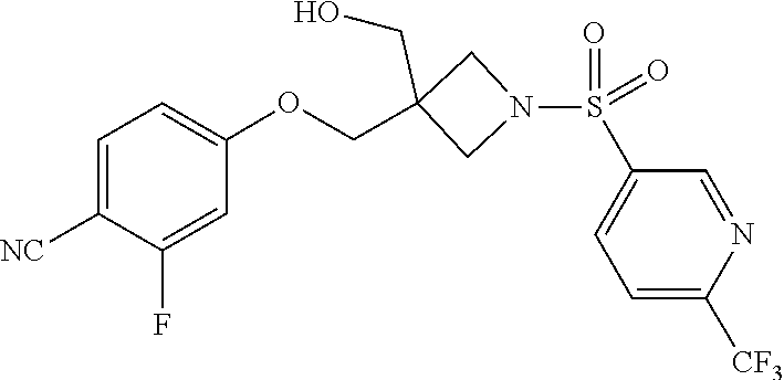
O=S(=O)(C1=CC=C([CF3])N=C1)N1CC(COC2=CC=C([NC])C(F)=C2)(CO)C1
